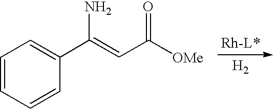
C1=CC=CC(C(=CC([OMe])=O)N)=C1.[H2]
